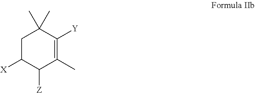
C1C([X])C([Z])C(C)=C([Y])C1(C)C
